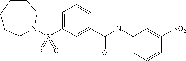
C1=C(S(=O)(=O)N2CCCCCC2)C=C(C(NC2=CC=CC([NO2])=C2)=O)C=C1
